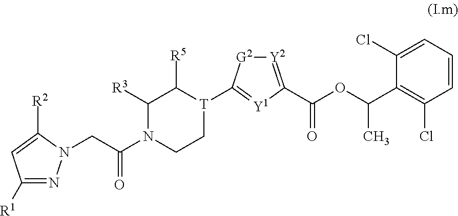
C1=C(Cl)C(C(OC(C2=[Y2][G2]C([T]3CCN(C(CN4N=C([R1])C=C4[R2])=O)C([R3])C3[R5])=[Y1]2)=O)C)=C(Cl)C=C1
